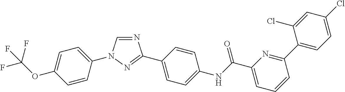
N1=CN(C2=CC=C(OC(F)(F)F)C=C2)N=C1C1=CC=C(NC(C2=CC=CC(C3=CC=C(Cl)C=C3Cl)=N2)=O)C=C1
